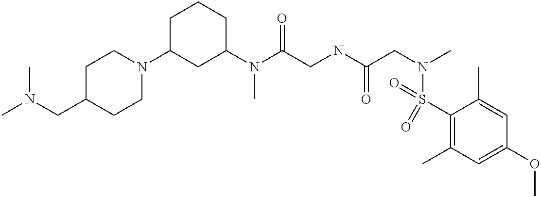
CN(CC1CCN(C2CC(N(C(CNC(CN(C)S(=O)(C3=C(C)C=C(OC)C=C3C)=O)=O)=O)C)CCC2)CC1)C
